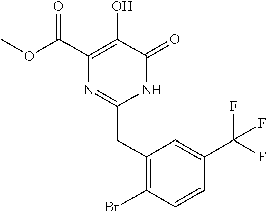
O(C(C1=C(O)C(=O)NC(CC2=C(Br)C=CC(C(F)(F)F)=C2)=N1)=O)C
